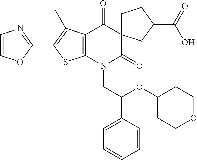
C1=COC(C2=C(C)C3=C(S2)N(CC(OC2CCOCC2)C2=CC=CC=C2)C(=O)C2(C3=O)CCC(C(=O)O)C2)=N1
